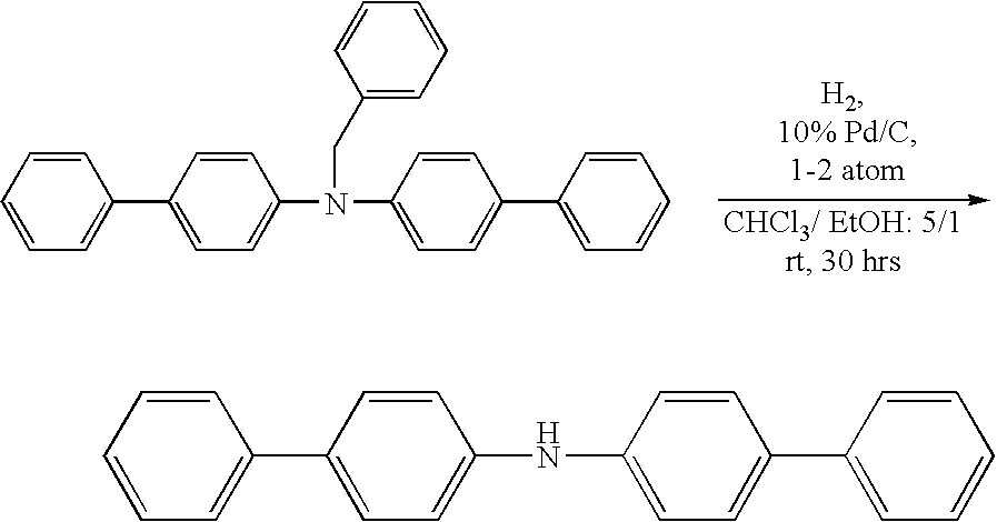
C1=CC=CC=C1C1=CC=C(N(C2=CC=C(C3=CC=CC=C3)C=C2)CC2=CC=CC=C2)C=C1.C1=CC=CC=C1C1=CC=C(NC2=CC=C(C3=CC=CC=C3)C=C2)C=C1
